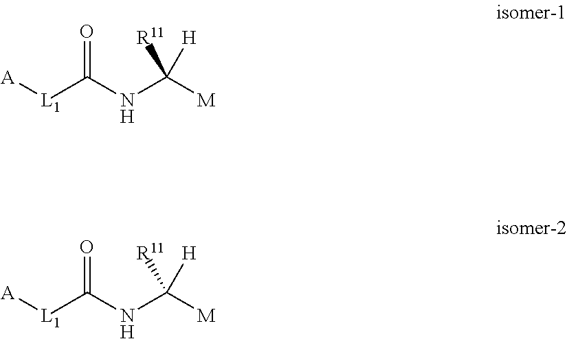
[A][L1]C(NC([M])([R11])[H])=O.[A][L1]C(NC([M])([R11])[H])=O
